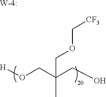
[H]OCC(CO)(C)COC[CF3].[W]
